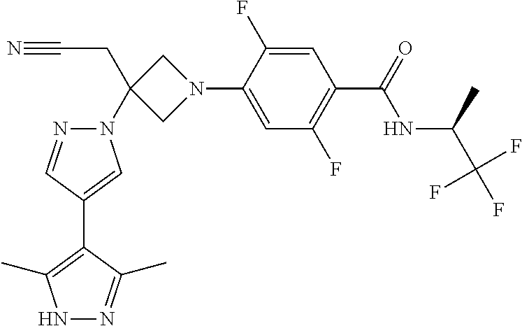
N1(C2(CC#N)CN(C3=CC(F)=C(C(NC(C(F)(F)F)C)=O)C=C3F)C2)N=CC(C2=C(C)NN=C2C)=C1
